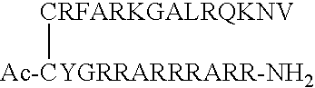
[CRFARKGALRQKNV][Ac-CYGRRARRRARR-NH2]
